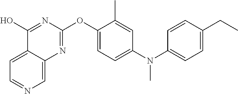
C1=C2C(=CN=C1)N=C(OC1=CC=C(N(C3=CC=C(CC)C=C3)C)C=C1C)N=C2O
